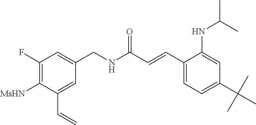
C1([MsHN])=C(F)C=C(CNC(C=CC2=CC=C(C(C)(C)C)C=C2NC(C)C)=O)C=C1C=C
